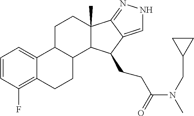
C1=CC(F)=C2C(=C1)C1C(CC2)C2C(C)(CC1)C1=NNC=C1C2CCC(N(CC1CC1)C)=O
